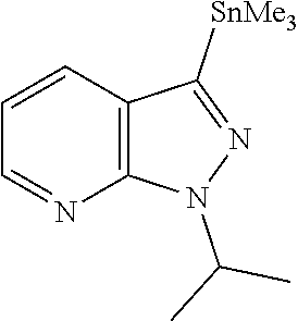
C1=CC2=C(N=C1)N(C(C)C)N=C2[SnMe3]
